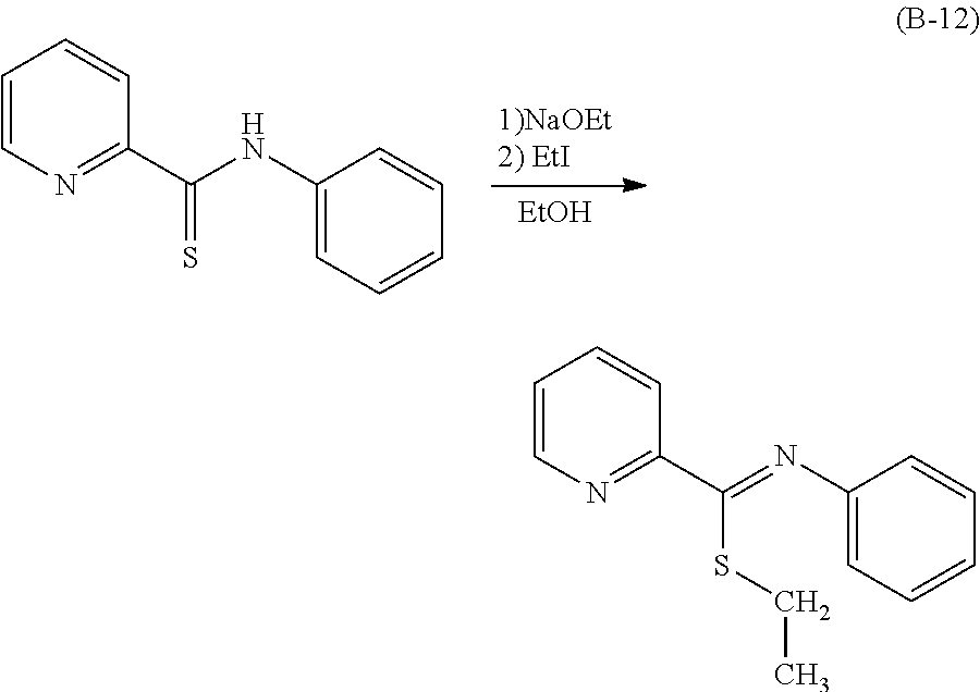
[EtOH].C1=CN=C(C(NC2=CC=CC=C2)=S)C=C1.C1=CN=C(C(=NC2=CC=CC=C2)SCC)C=C1
